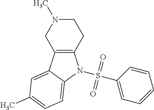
C12=C(C3=CC(C)=CC=C3N1S(C1=CC=CC=C1)(=O)=O)CN(C)CC2
